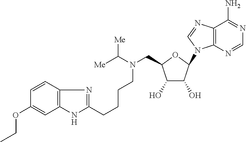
C1=CC2=C(C=C1OCC)NC(CCCCN(C([Me])[Me])CC1C(O)C(O)C(N3C4=C(C(N)=NC=N4)N=C3)O1)=N2
